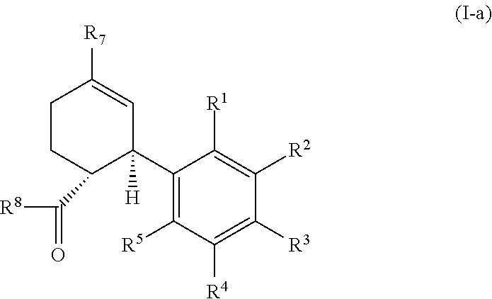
C1(C2([H])C=C([R7])CCC2C([R8])=O)=C([R5])C([R4])=C([R3])C([R2])=C1[R1]
